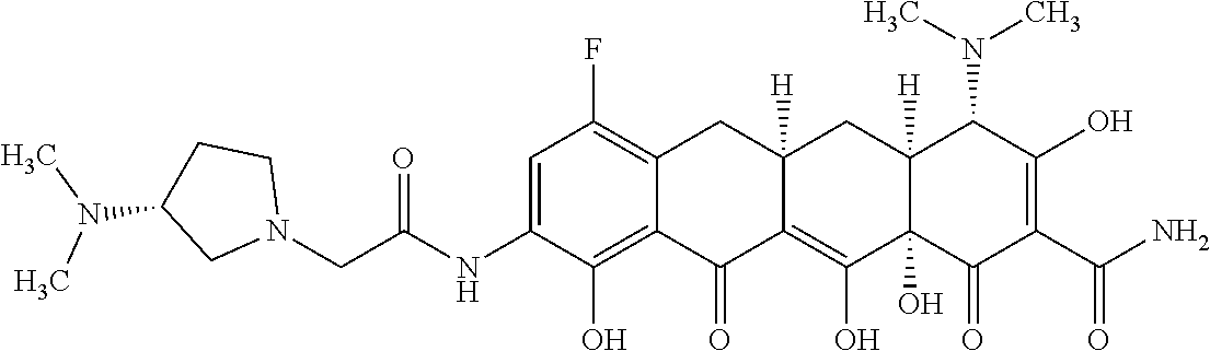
C1=C(NC(CN2CCC(N(C)C)C2)=O)C(O)=C2C(=C1F)CC1([H])C(=C(O)C3(O)C([H])(C1)C(N(C)C)C(O)=C(C(N)=O)C3=O)C2=O
